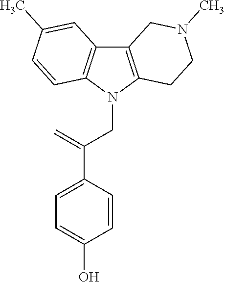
C12=C(N(CC(C3=CC=C(O)C=C3)=C)C3=C1C=C(C)C=C3)CCN(C)C2
